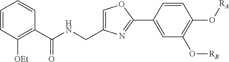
C1=CC([OEt])=C(C(NCC2=COC(C3=CC(O[RB])=C(O[RA])C=C3)=N2)=O)C=C1
